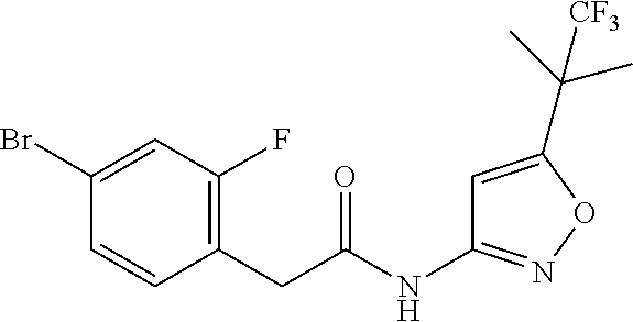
C1(Br)=CC(F)=C(CC(NC2=NOC(C(C)(C)[CF3])=C2)=O)C=C1
